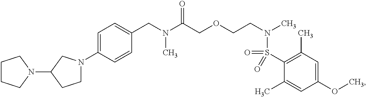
C1(CN(C(COCCN(C)S(=O)(C2=C(C)C=C(OC)C=C2C)=O)=O)C)=CC=C(N2CCC(N3CCCC3)C2)C=C1
